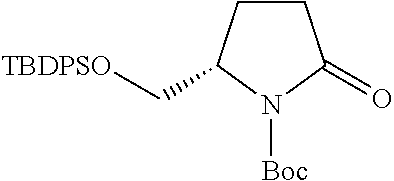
C1CC(C[TBDPSO])N([Boc])C1=O
